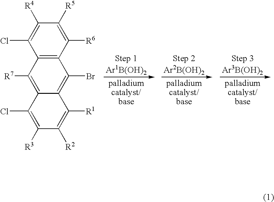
C12=C(C([R6])=C([R5])C([R4])=C1Cl)C(Br)=C1C(=C2[R7])C(Cl)=C([R3])C([R2])=C1[R1]
